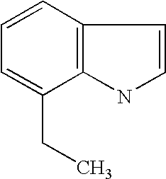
C1=CC=C(CC)C2=C1C=CN2
